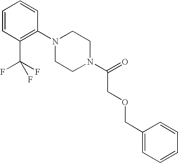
C1=CC(C(F)(F)F)=C(N2CCN(C(=O)COCC3=CC=CC=C3)CC2)C=C1
